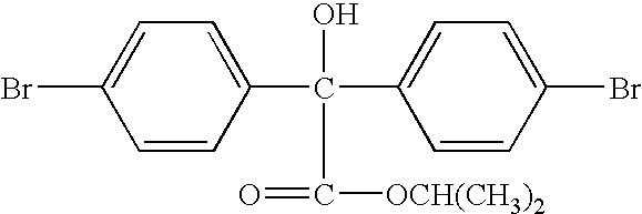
C1=CC(C(C2=CC=C(Br)C=C2)(O)C(=O)[OCH(CH3)2])=CC=C1Br
